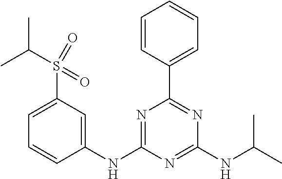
C1=CC(C2=NC(NC(C)C)=NC(NC3=CC(S(C(C)C)(=O)=O)=CC=C3)=N2)=CC=C1
